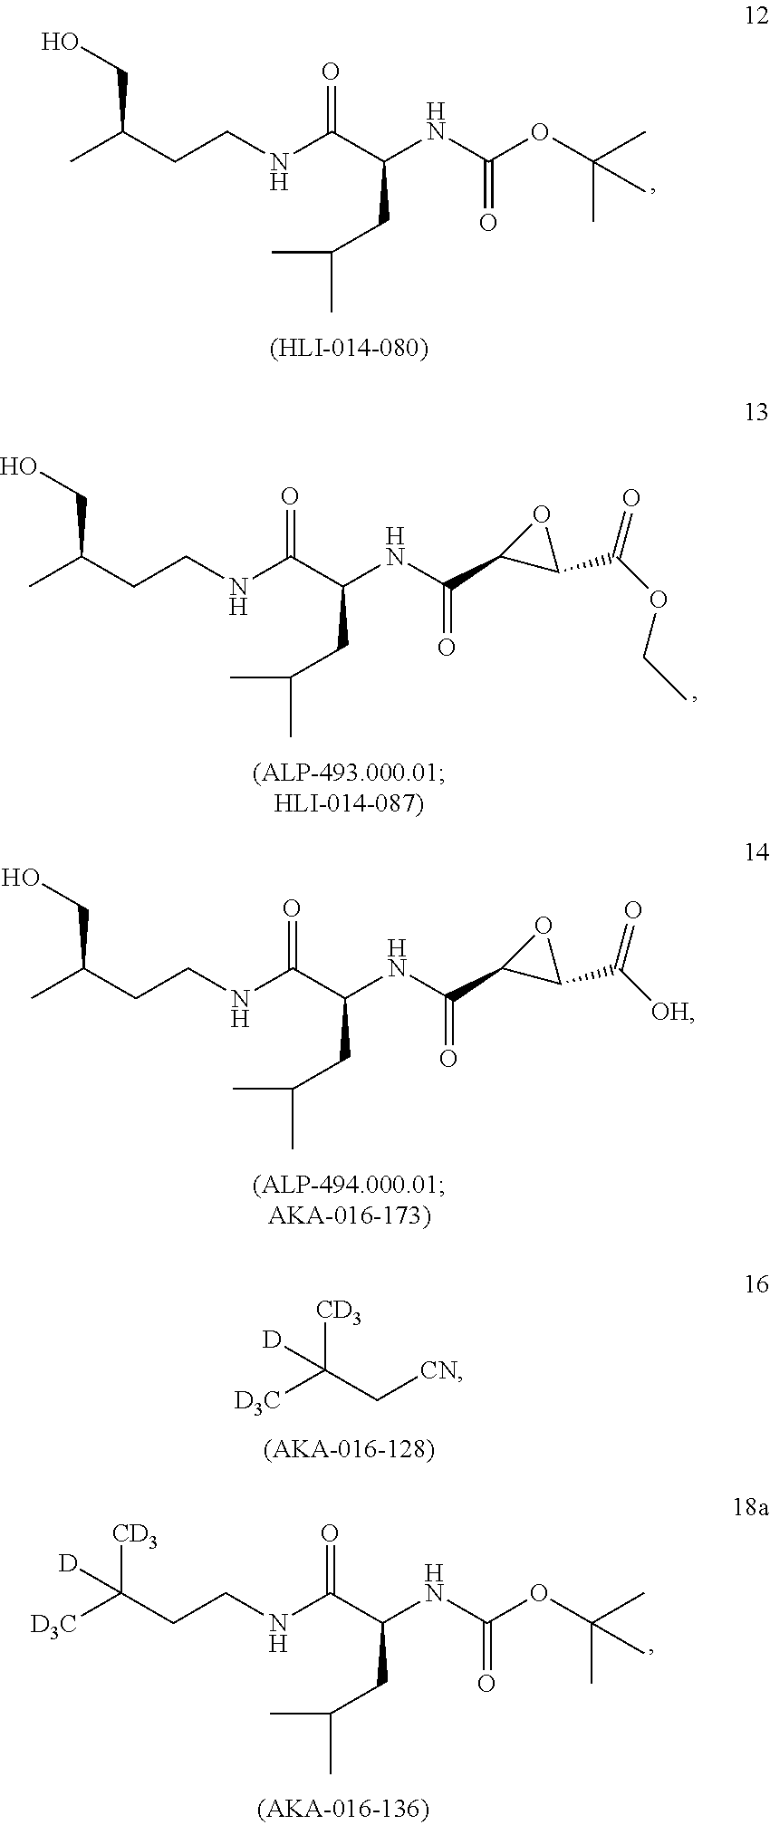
CC(CCNC(C(NC(OC(C)(C)C)=O)CC(C)C)=O)CO.CC(CCNC(C(NC(C1C(C(=O)OCC)O1)=O)CC(C)C)=O)CO.CC(CCNC(C(NC(C1C(C(=O)[OH])O1)=O)CC(C)C)=O)CO.[D3C]C(C[CN])([CD3])[D].[D3C]C(CCNC(C(NC(OC(C)(C)C)=O)CC(C)C)=O)([CD3])[D]
